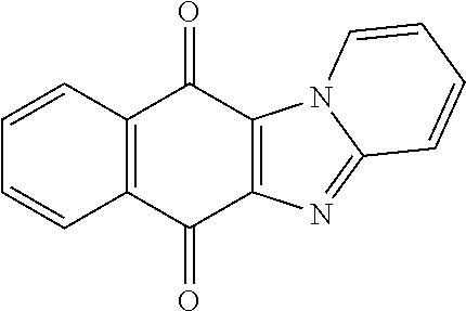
C12=C(C(=O)C3=C(C1=O)N1C(=N3)C=CC=C1)C=CC=C2
